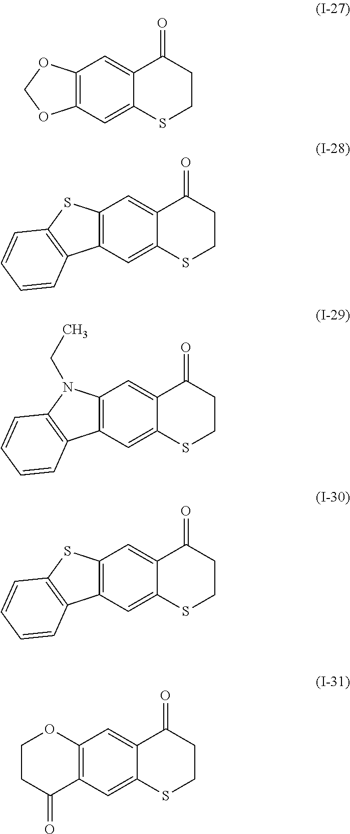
C1CC(=O)C2=C(O1)C=C1C(=C2)SCCC1=O.C12=CC3=C(C=C1SCCC2=O)C1=C(N3CC)C=CC=C1.C12=CC3=C(C=C1SCCC2=O)C1=C(S3)C=CC=C1.C12=CC3=C(C=C1SCCC2=O)OCO3.C12=CC3=C(C=C1SCCC2=O)C1=C(S3)C=CC=C1
